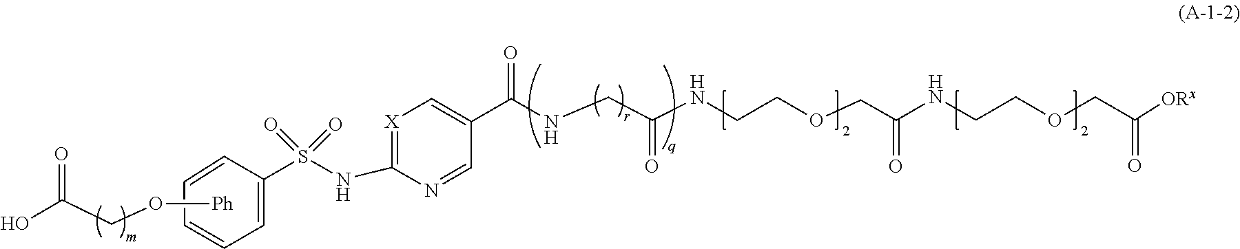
C1=CC=CC(S(NC2=[X]C=C(C(NCC(NCCOCC(=O)NCCOCC([ORx])=O)=O)=O)C=N2)(=O)=O)=C1.[Ph].COCC(O)=O
